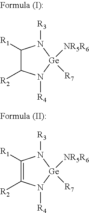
C1([R1])C([R2])N([R4])[Ge]([NR5R6])([R7])N1[R3].C1([R1])=C([R2])N([R4])[Ge]([NR5R6])([R7])N1[R3]
